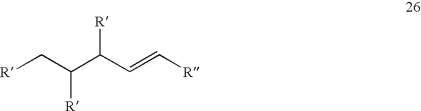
[R]CC(C(C=C[R])[R])[R]
